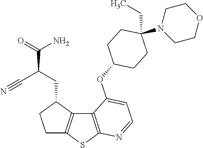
C12=C(SC3=C1C(CC(C(=O)N)C#N)CC3)N=CC=C2OC1CCC(CC)(N2CCOCC2)CC1
